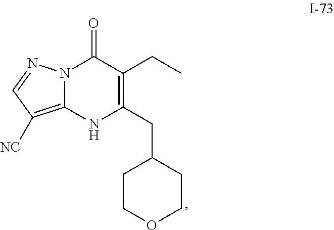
N12C(=C([NC])C=N1)NC(CC1CCOCC1)=C(CC)C2=O
